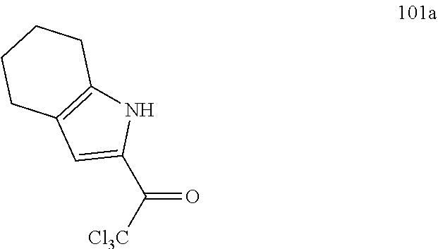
C1(C([Cl3C])=O)=CC2=C(N1)CCCC2
